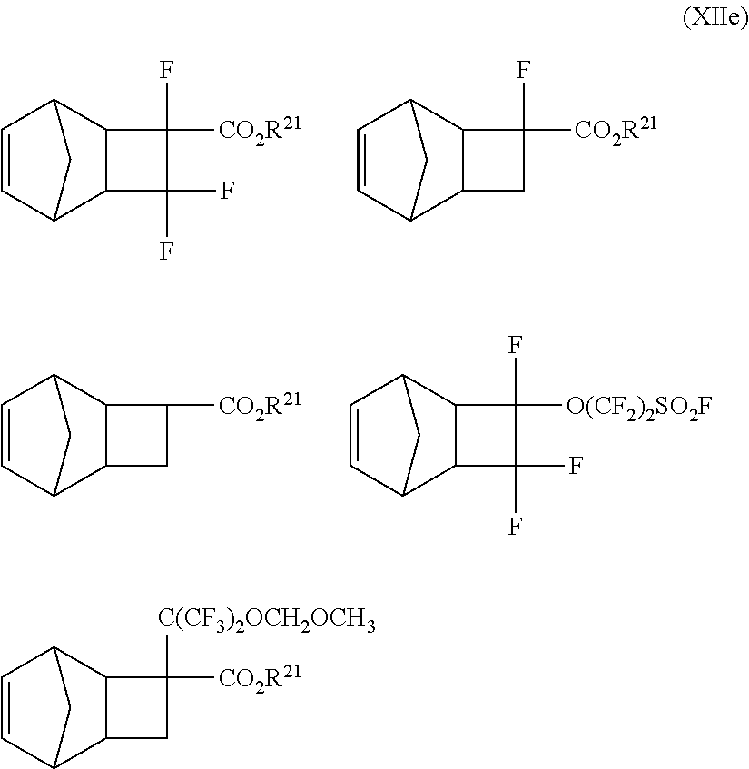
C1=CC2CC1C1C2C([C(CF3)2OCH2OCH3])([CO2R21])C1.C1=CC2CC1C1C2C(F)([CO2R21])C1(F)F.C1=CC2CC1C1C2C(F)([CO2R21])C1.C1=CC2CC1C1C2C([CO2R21])C1.C1=CC2CC1C1C2C([O(CF2)2SO2F])(F)C1(F)F
